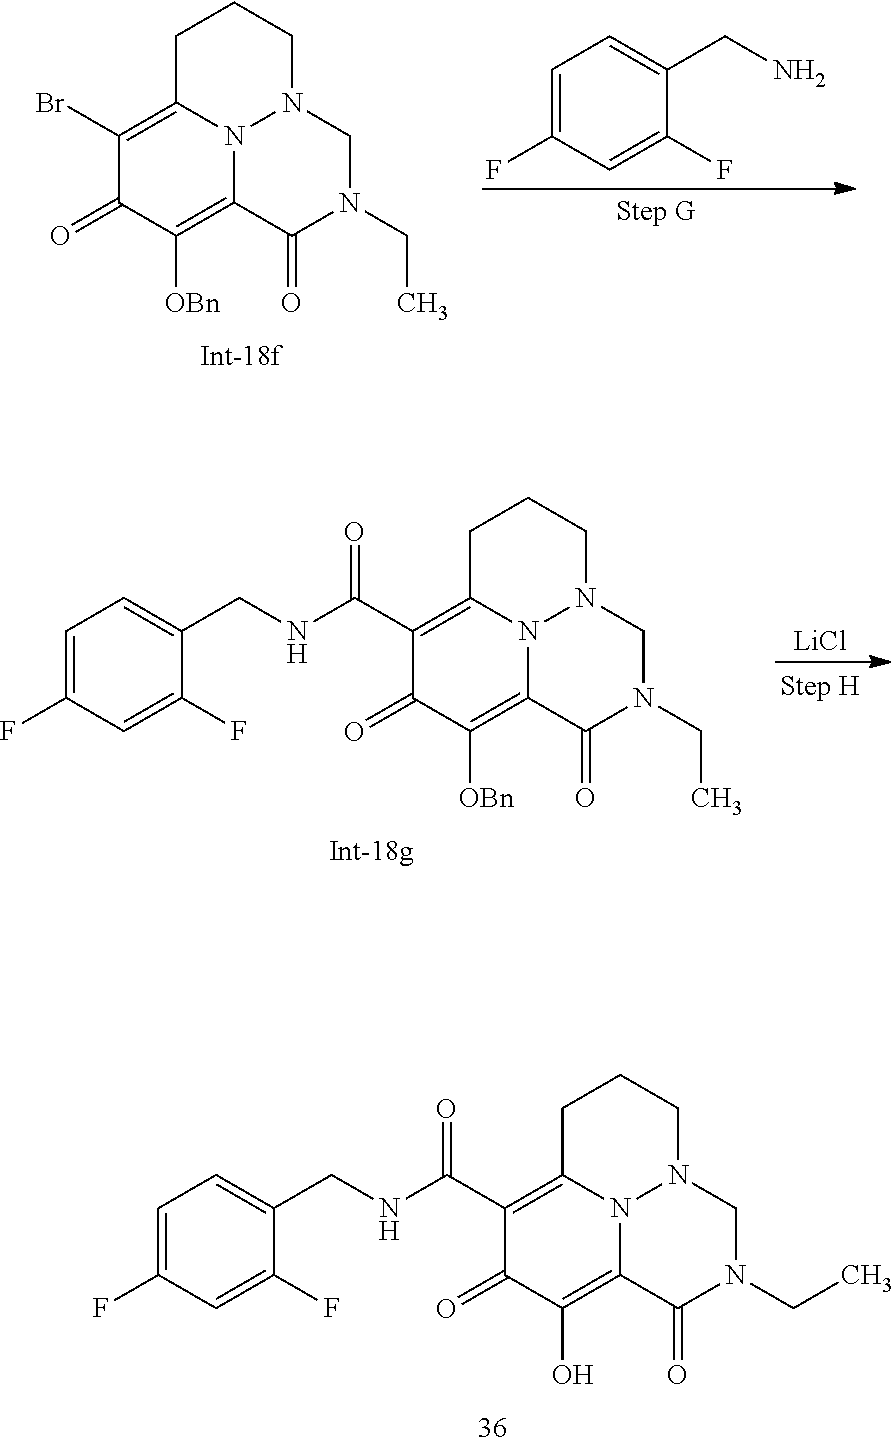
C1(C(=O)NCC2=CC=C(F)C=C2F)=C2N3C(=C(O)C1=O)C(=O)N(CC)CN3CCC2.C1(Br)=C2N3C(=C([OBn])C1=O)C(=O)N(CC)CN3CCC2.C1=C(F)C=C(F)C(CN)=C1.C1(C(=O)NCC2=CC=C(F)C=C2F)=C2N3C(=C([OBn])C1=O)C(=O)N(CC)CN3CCC2.[LiCl]
